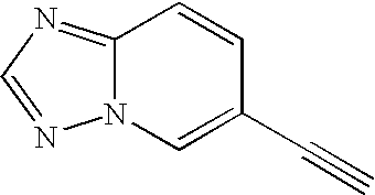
C12=NC=NN1C=C(C#C)C=C2
